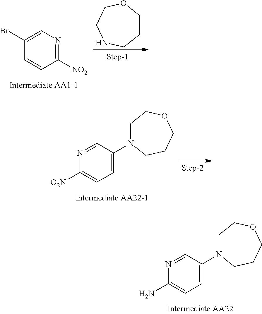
C1([NO2])=NC=C(Br)C=C1.C1COCCNC1.C1N(C2=CC=C([O2N])N=C2)CCCOC1.C1N(C2=CC=C(N)N=C2)CCCOC1
